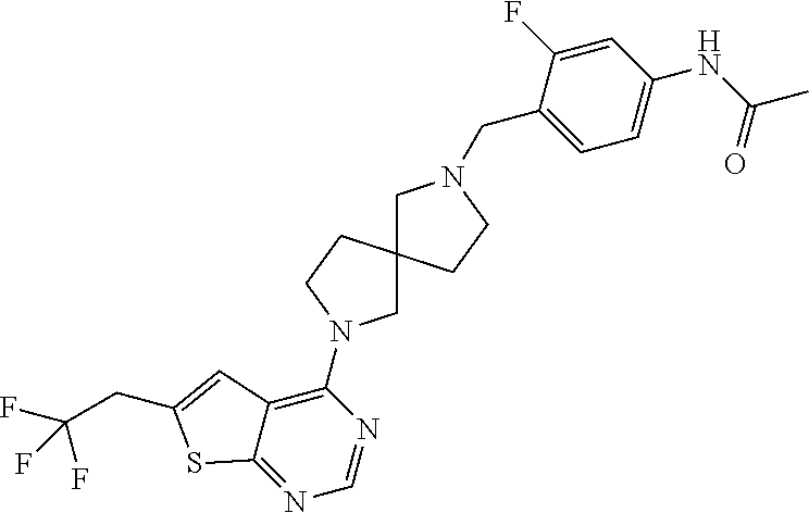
C1=C(CN2CC3(CC2)CN(C2=C4C(=NC=N2)SC(CC(F)(F)F)=C4)CC3)C(F)=CC(NC(C)=O)=C1
